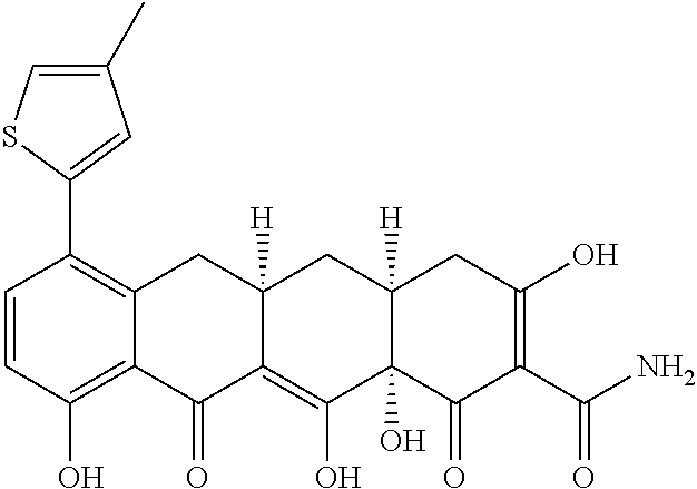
C1=CC(O)=C2C(=C1C1=CC(C)=CS1)CC1([H])C(=C(O)C3(O)C([H])(C1)CC(O)=C(C(N)=O)C3=O)C2=O
